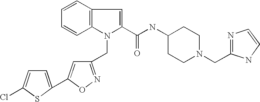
C1=CC2=C(C=C1)N(CC1=NOC(C3=CC=C(Cl)S3)=C1)C(C(=O)NC1CCN(CC3=NC=CN3)CC1)=C2
